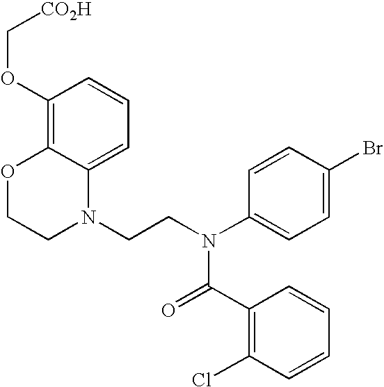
C1=C2C(=C(OC[CO2H])C=C1)OCCN2CCN(C1=CC=C(Br)C=C1)C(=O)C1=C(Cl)C=CC=C1
